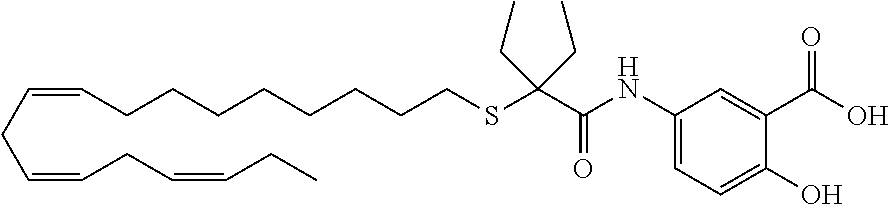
O=C(NC1=CC=C(O)C(C(O)=O)=C1)C(SCCCCCCCCC=CCC=CCC=CCC)(CC)CC
